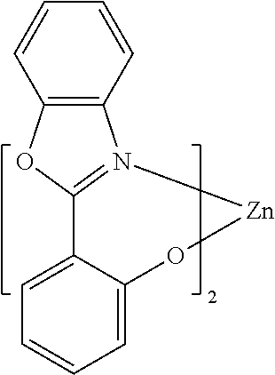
C12=N(C3=C(O1)C=CC=C3)[Zn]OC1=CC=CC=C21
